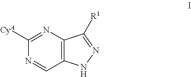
C12=C(N=C([CyA])N=C1)C([R1])=NN2
